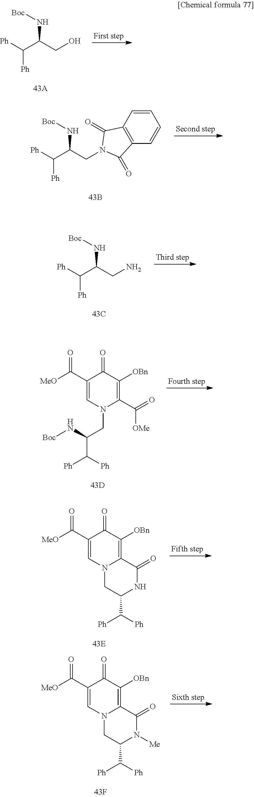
[Ph]C(C(CO)N[Boc])[Ph].[Ph]C(C(CN1C(=O)C2=C(C=CC=C2)C1=O)N[Boc])[Ph].[Ph]C(C(CN)N[Boc])[Ph].C1(C([MeO])=O)=CN(CC(N[Boc])C([Ph])[Ph])C(C([OMe])=O)=C([OBn])C1=O.C1(C([MeO])=O)=CN2C(=C([OBn])C1=O)C(=O)NC(C([Ph])[Ph])C2.C1(C([MeO])=O)=CN2C(=C([OBn])C1=O)C(=O)N([Me])C(C([Ph])[Ph])C2
